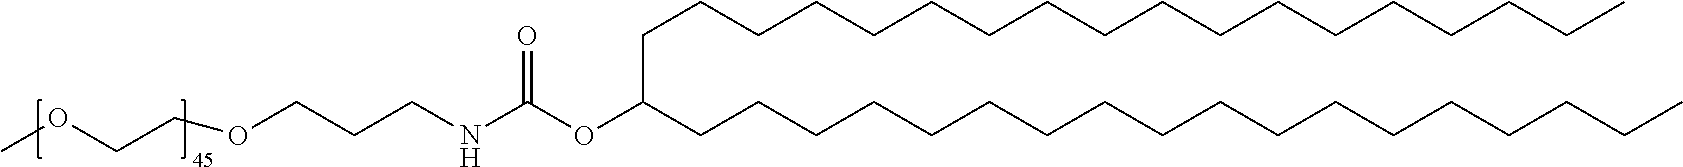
C(C(CCCCCCCCCCCCCCCCCC)OC(NCCCOCCOC)=O)CCCCCCCCCCCCCCCCC
